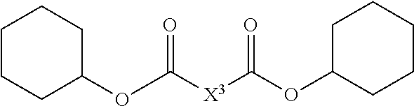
C1CCC(OC(=O)[X3]C(=O)OC2CCCCC2)CC1
